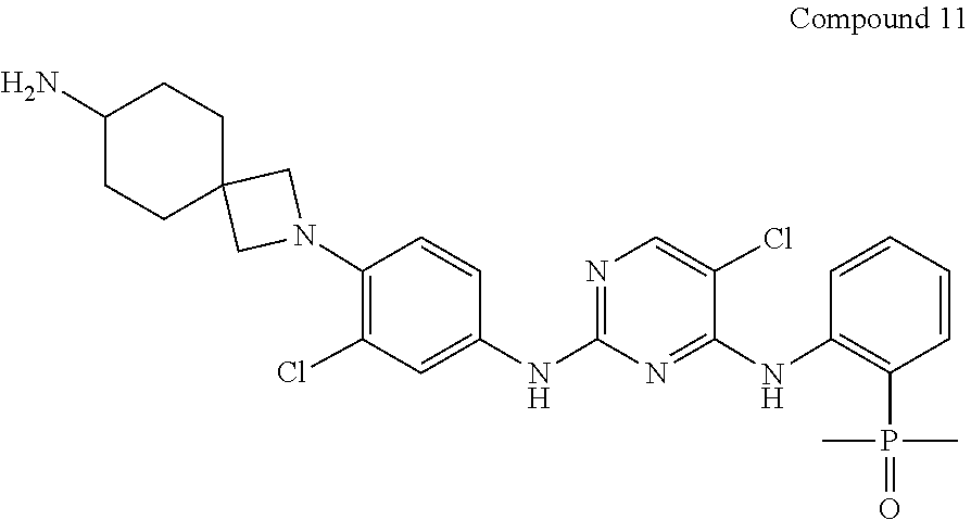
NC1CCC2(CN(C3=C(Cl)C=C(NC4=NC=C(Cl)C(NC5=C(P(=O)(C)C)C=CC=C5)=N4)C=C3)C2)CC1
